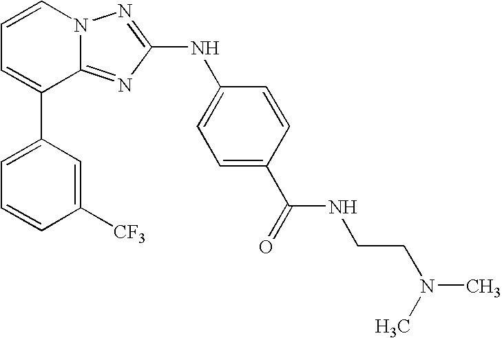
C1=C(C2=CC=CN3C2=NC(NC2=CC=C(C(=O)NCCN(C)C)C=C2)=N3)C=C([CF3])C=C1
